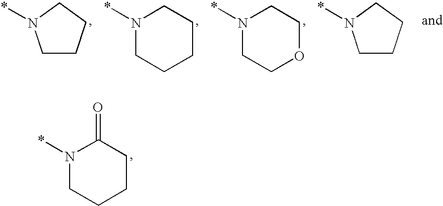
N1(*)CCCCC1=O.C1CCCN1*.N1(*)CCCCC1.N1(*)CCOCC1.C1CCCN1*
